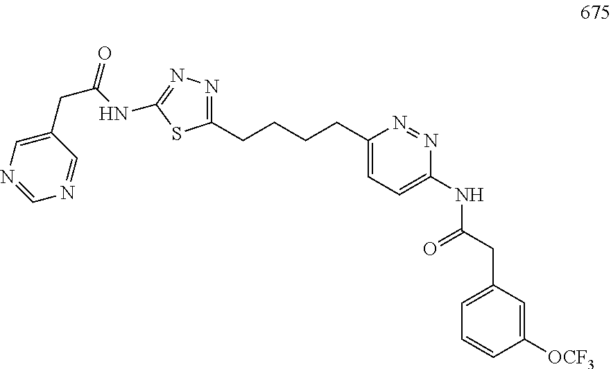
C1(CCCCC2=CC=C(NC(CC3=CC=CC([OCF3])=C3)=O)N=N2)=NN=C(NC(CC2=CN=CN=C2)=O)S1
